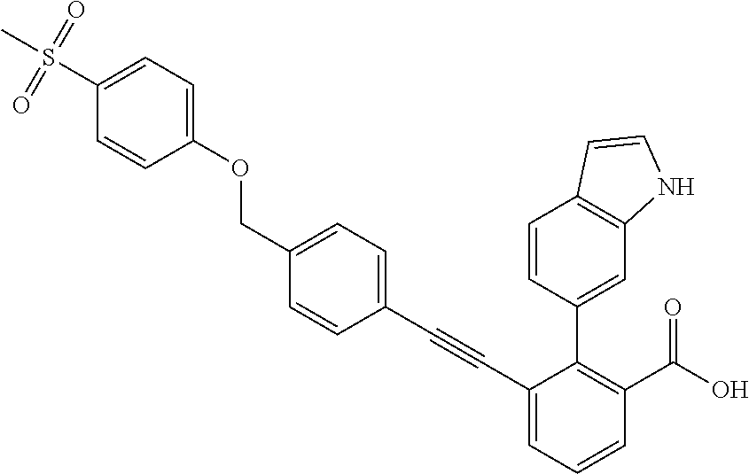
C1(C#CC2=CC=C(COC3=CC=C(S(=O)(=O)C)C=C3)C=C2)=CC=CC(C(O)=O)=C1C1=CC2=C(C=C1)C=CN2
